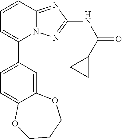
C1(C2=CC=C3C(=C2)OCCCO3)=CC=CC2=NC(NC(=O)C3CC3)=NN12
